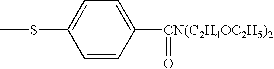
CSC1=CC=C([CN(C2H4OC2H5)2]=O)C=C1
